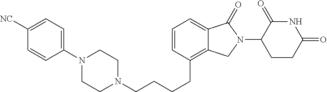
N1(CCCCC2=C3C(=CC=C2)C(=O)N(C2C(=O)NC(=O)CC2)C3)CCN(C2=CC=C([NC])C=C2)CC1
